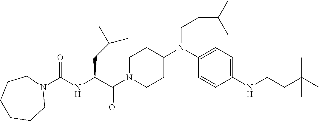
C(NC(C(N1CCC(N(C2=CC=C(NCCC(C)(C)C)C=C2)CCC(C)C)CC1)=O)CC(C)C)(N1CCCCCC1)=O
